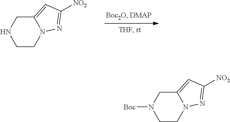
C12=CC([NO2])=NN1CCNC2.C12=CC([NO2])=NN1CCN([Boc])C2
